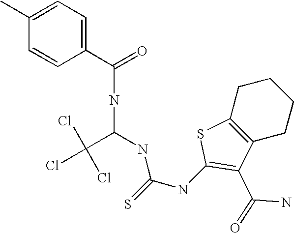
C1(C(=O)NC(C(Cl)(Cl)Cl)NC(NC2=C(C(=O)N)C3=C(CCCC3)S2)=S)=CC=C(C)C=C1
